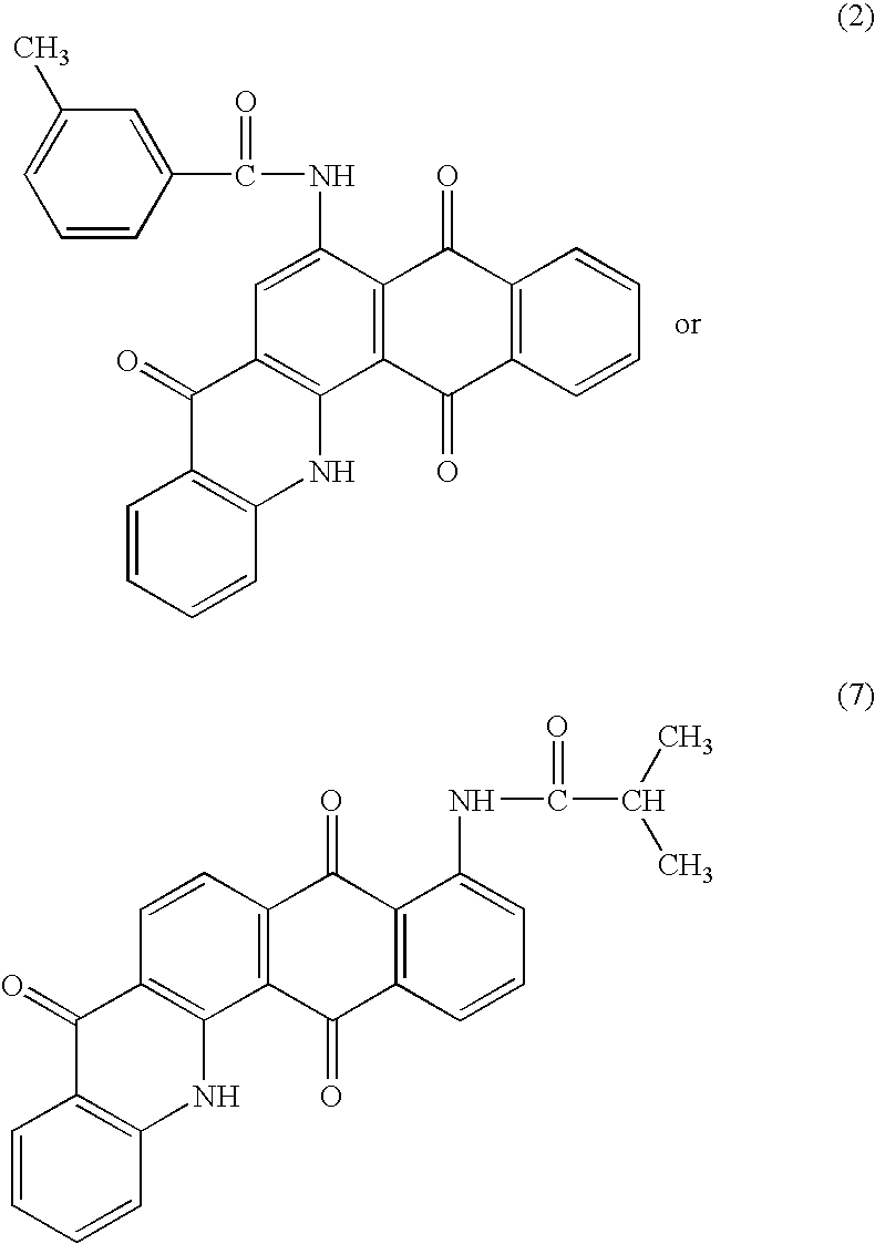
C1=C(NC(=O)C2=CC(C)=CC=C2)C2=C(C3=C1C(=O)C1=C(N3)C=CC=C1)C(=O)C1=C(C2=O)C=CC=C1.C1=CC2=C(C3=C1C(=O)C1=C(N3)C=CC=C1)C(=O)C1=C(C2=O)C(NC(C(C)C)=O)=CC=C1
